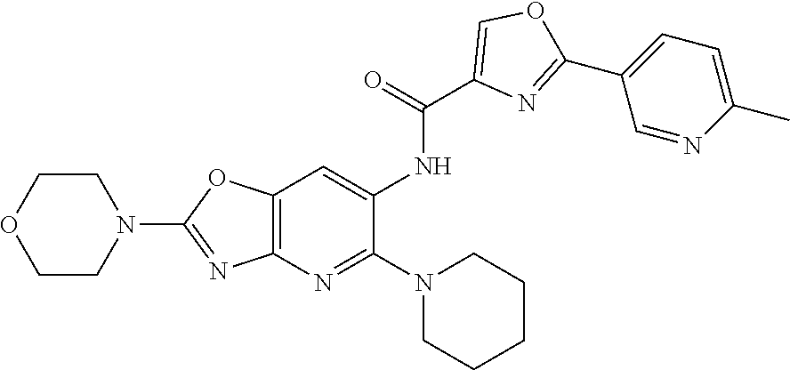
C12=C(N=C(N3CCCCC3)C(NC(C3=COC(C4=CC=C(C)N=C4)=N3)=O)=C1)N=C(N1CCOCC1)O2
